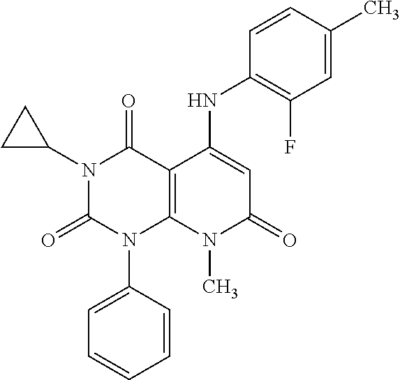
C1=CC(N2C3=C(C(=O)N(C4CC4)C2=O)C(NC2=C(F)C=C(C)C=C2)=CC(=O)N3C)=CC=C1
